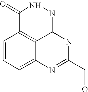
C1=CC=C2C3=C1C(=O)NN=C3NC(CO)=N2
